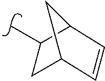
CC1CC2C=CC1C2
